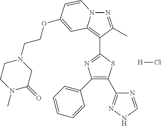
N1=C(C)C(C2=NC(C3=CC=CC=C3)=C(C3=NNC=N3)S2)=C2N1C=CC(OCCN1CCN(C)C(=O)C1)=C2.[H]Cl
